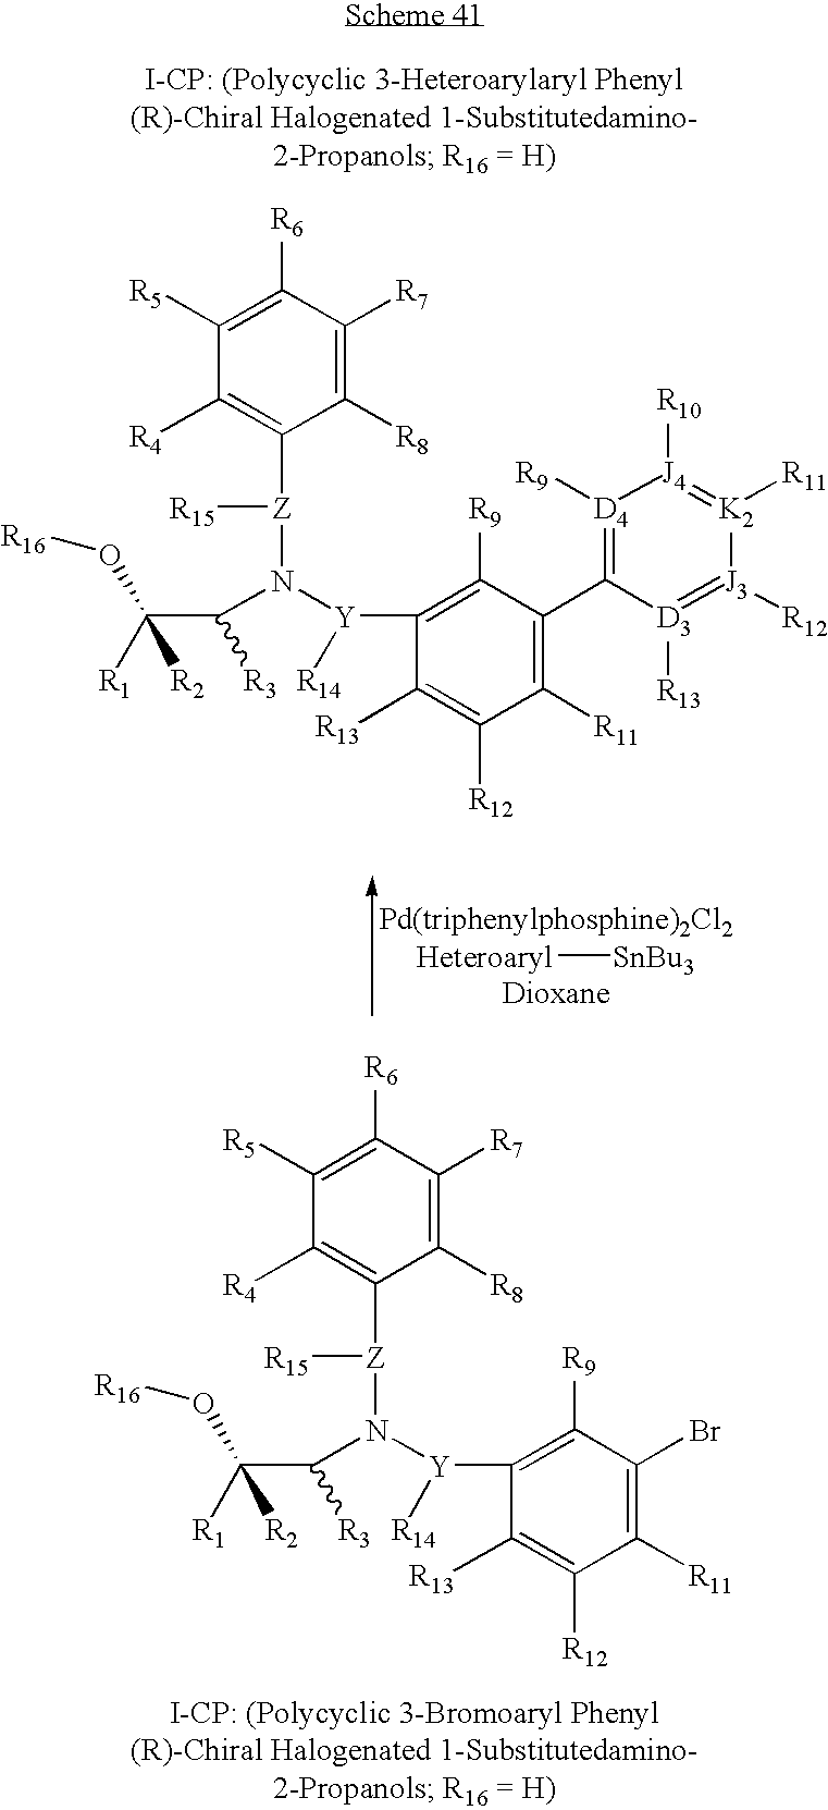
C1([R8])=C([R7])C([R6])=C([R5])C([R4])=C1[Z]([R15])N(C(C([R1])([R2])O[R16])[R3])[Y](C1=C([R9])C(C2=[D4]([R9])[J4]([R10])=[K2]([R11])[J3]([R12])=[D3]2[R13])=C([R11])C([R12])=C1[R13])[R14].[Heteroaryl][SnBu3].C1([R8])=C([R7])C([R6])=C([R5])C([R4])=C1[Z]([R15])N(C(C([R1])([R2])O[R16])[R3])[Y](C1=C([R9])C(Br)=C([R11])C([R12])=C1[R13])[R14]
